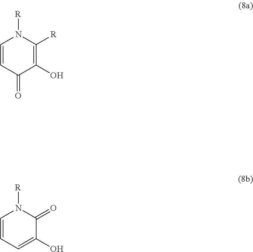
C1=CC(=O)C(O)=C([R])N1[R].C1=CC=C(O)C(=O)N1[R]
